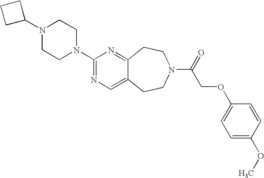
N1(C2CCC2)CCN(C2=NC=C3C(=N2)CCN(C(=O)COC2=CC=C(OC)C=C2)CC3)CC1
